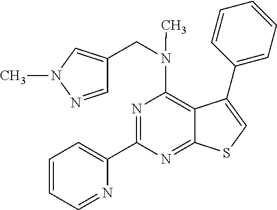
C1(C2=NC(N(CC3=CN(C)N=C3)C)=C3C(=N2)SC=C3C2=CC=CC=C2)=CC=CC=N1
